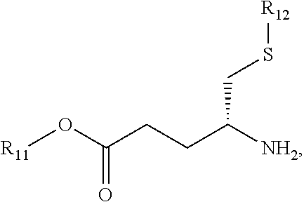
[R11]OC(CCC([NH2])CS[R12])=O
